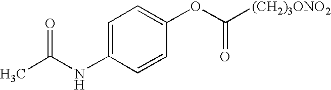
CC(NC1=CC=C(OC([(CH2)3ONO2])=O)C=C1)=O
